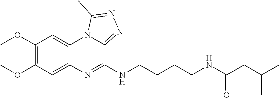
C1(OC)=C(OC)C=C2C(=C1)N1C(=NN=C1C)C(NCCCCNC(CC(C)C)=O)=N2
